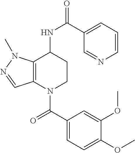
C1(C(=O)N2CCC(NC(=O)C3=CC=CN=C3)C3=C2C=NN3C)=CC=C(OC)C(OC)=C1
